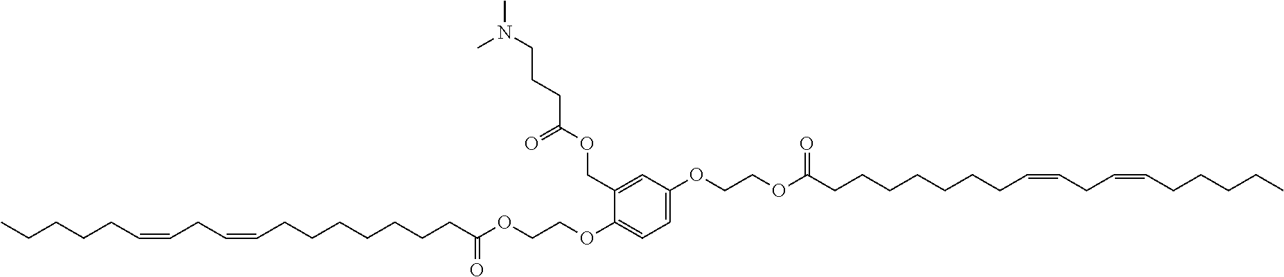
C1(OCCOC(CCCCCCCC=CCC=CCCCCC)=O)=CC=C(OCCOC(CCCCCCCC=CCC=CCCCCC)=O)C(COC(CCCN(C)C)=O)=C1
